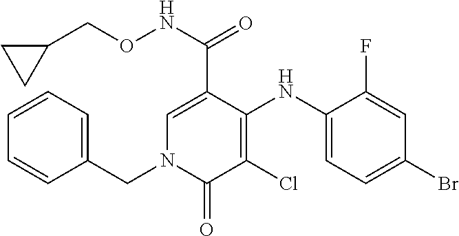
C1=C(C(NOCC2CC2)=O)C(NC2=CC=C(Br)C=C2F)=C(Cl)C(=O)N1CC1=CC=CC=C1
